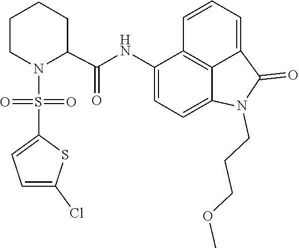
C1=C2C(=O)N(CCCOC)C3=CC=C(NC(C4CCCCN4S(=O)(C4=CC=C(Cl)S4)=O)=O)C(=C23)C=C1
